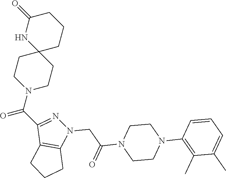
C1(=O)NC2(CCC1)CCN(C(=O)C1=NN(CC(N3CCN(C4=C(C)C(C)=CC=C4)CC3)=O)C3=C1CCC3)CC2
